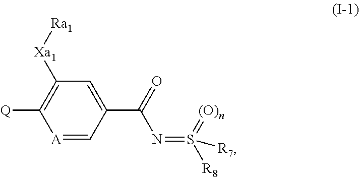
[A]1=CC(C(=O)N=S([R8])(=[(O)n])[R7])=CC([Xa1][Ra1])=C1[Q]
